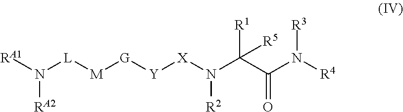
N([L][M][G][Y][X]N(C(C(N([R4])[R3])=O)([R1])[R5])[R2])([RA1])[RA2]
